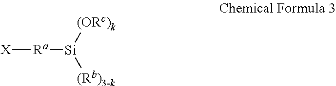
[X][Ra][Si]([(Rb)3-k])[(ORc)k]
